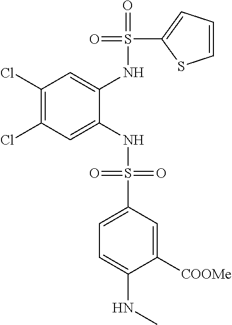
C1(Cl)=C(Cl)C=C(NS(=O)(=O)C2=CC=C(NC)C([COOMe])=C2)C(NS(=O)(C2=CC=CS2)=O)=C1
